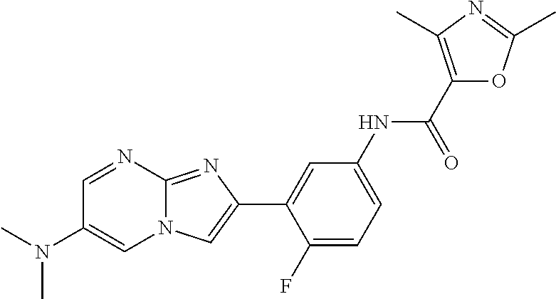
C1=NC2=NC(C3=CC(NC(C4=C(C)N=C(C)O4)=O)=CC=C3F)=CN2C=C1N(C)C
